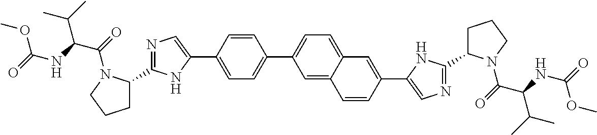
C1=CC(C2=CN=C(C3CCCN3C(=O)C(NC(=O)OC)C(C)C)N2)=CC=C1C1=CC=C2C(=C1)C=CC(C1=CN=C(C3CCCN3C(=O)C(NC(=O)OC)C(C)C)N1)=C2
